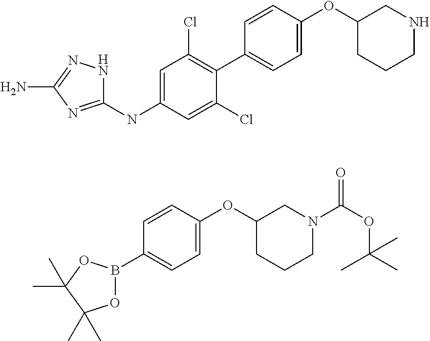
C1(NC2=CC(Cl)=C(C3=CC=C(OC4CCCNC4)C=C3)C(Cl)=C2)=NC(N)=NN1.O1B(C2=CC=C(OC3CCCN(C(OC(C)(C)C)=O)C3)C=C2)OC(C)(C)C1(C)C
